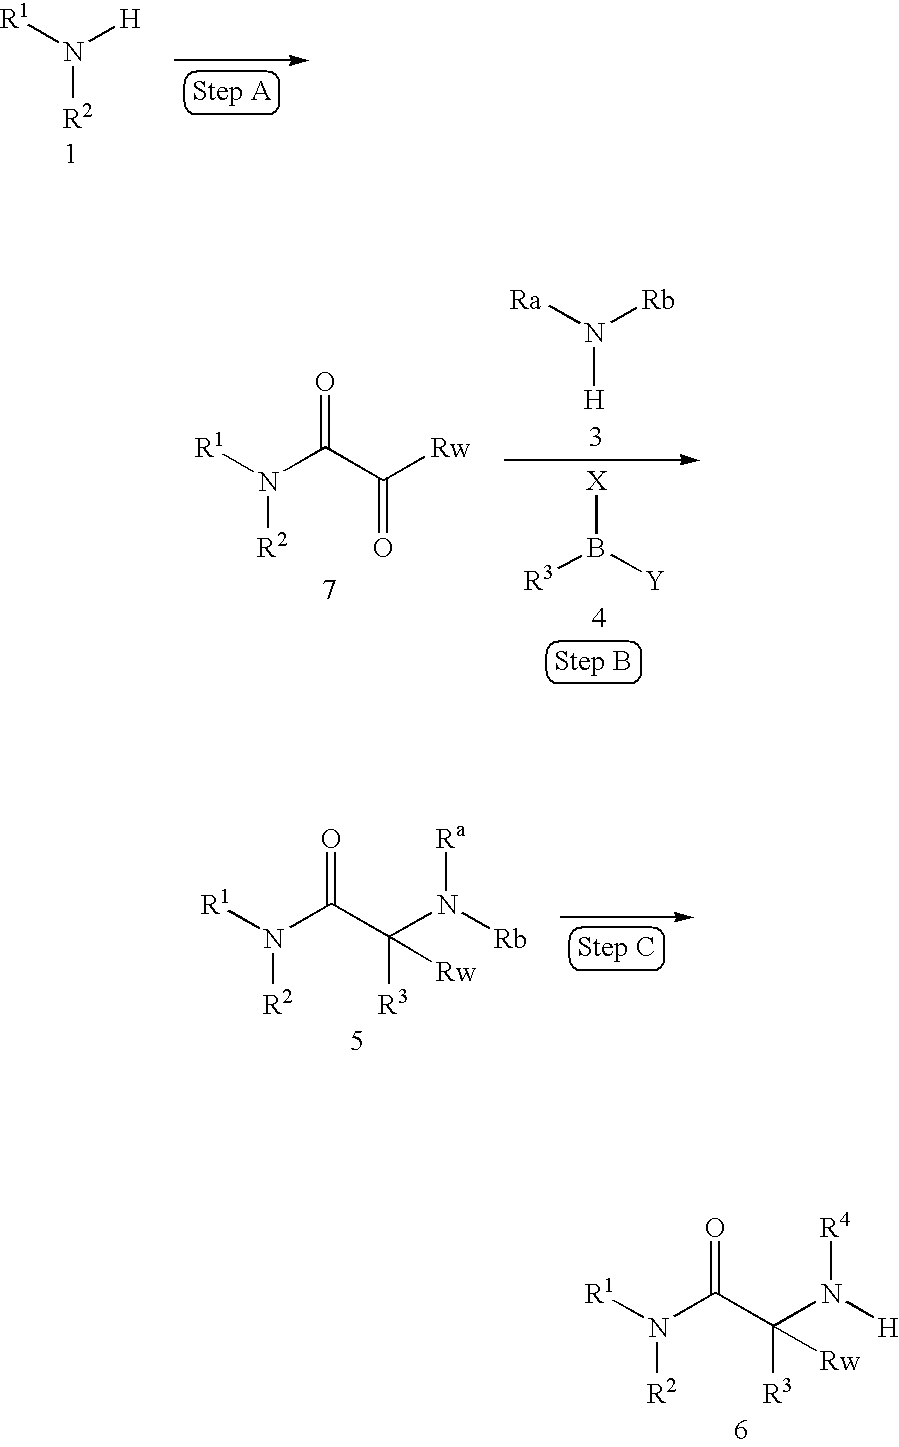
[R1]N(C(C([Rw])=O)=O)[R2].[Ra]N([Rb])[H].[R3]B([Y])[X].[R1]N(C(C(N([Rb])[Ra])([R3])[Rw])=O)[R2].[R1]N([H])[R2].[R1]N(C(C(N([H])[R4])([R3])[Rw])=O)[R2]
